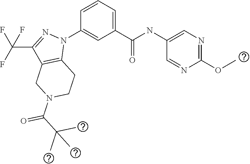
C1(NC(C2=CC=CC(N3C4=C(C(C(F)(F)F)=N3)CN(C(=O)C(C)(C)C)CC4)=C2)=O)=CN=C(OC)N=C1
